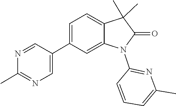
N1=CC(C2=CC=C3C(C)(C)C(=O)N(C4=NC(C)=CC=C4)C3=C2)=CN=C1C
